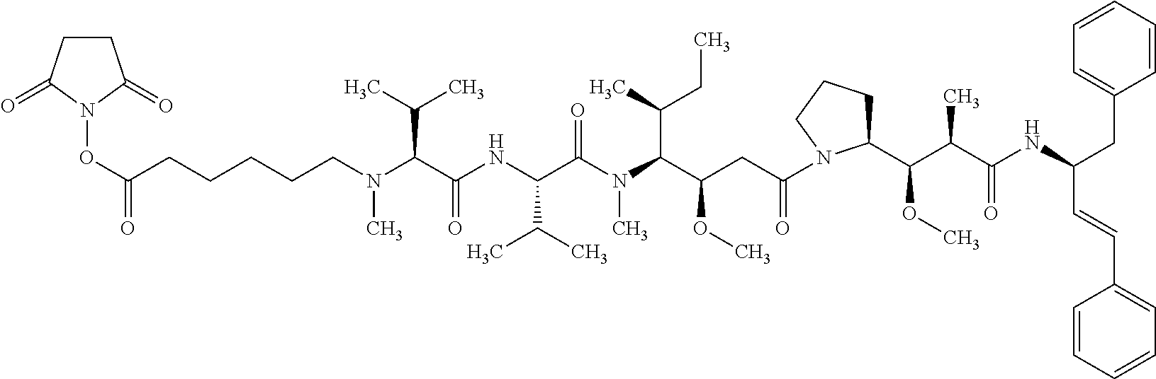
C(CCCCCN(C(C(NC(C(N(C(C(CC(=O)N1C(C(C(C(NC(CC2=CC=CC=C2)C=CC2=CC=CC=C2)=O)C)OC)CCC1)OC)C(C)CC)C)=O)C(C)C)=O)C(C)C)C)(=O)ON1C(=O)CCC1=O
